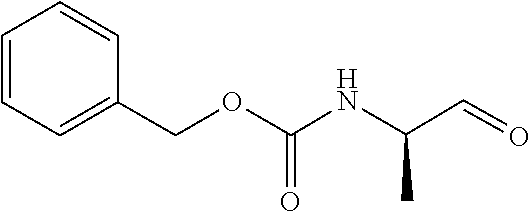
N(C(C)C=O)C(OCC1=CC=CC=C1)=O
